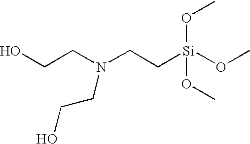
C(N(CC[Si](OC)(OC)OC)CCO)CO
